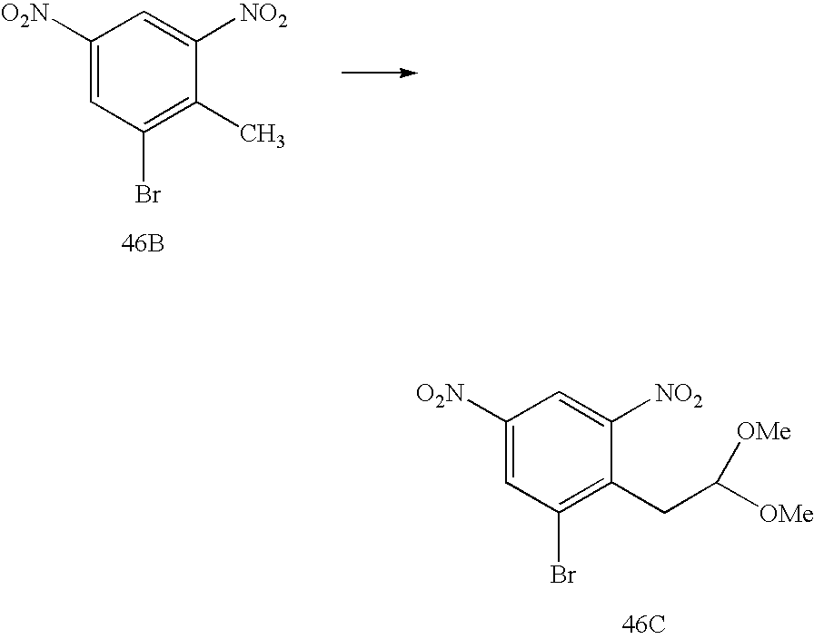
C1([O2N])=CC(Br)=C(CC([OMe])[OMe])C([NO2])=C1.[46C].C1([O2N])=CC(Br)=C(C)C([NO2])=C1.[46B]
